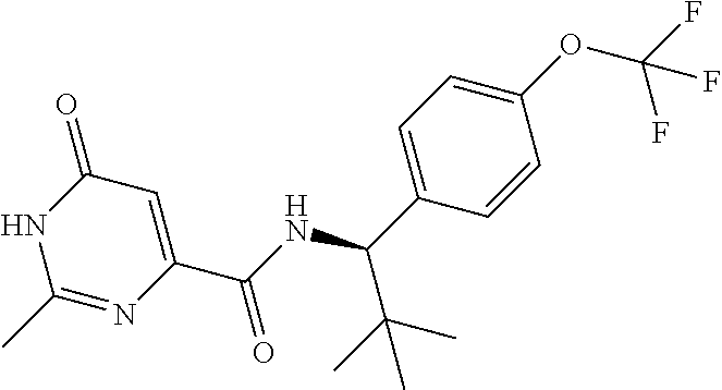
C1(C)=NC(C(NC(C2=CC=C(OC(F)(F)F)C=C2)C(C)(C)C)=O)=CC(=O)N1
